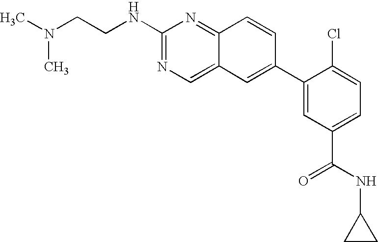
CN(CCNC1=NC=C2C(=N1)C=CC(C1=CC(C(NC3CC3)=O)=CC=C1Cl)=C2)C
